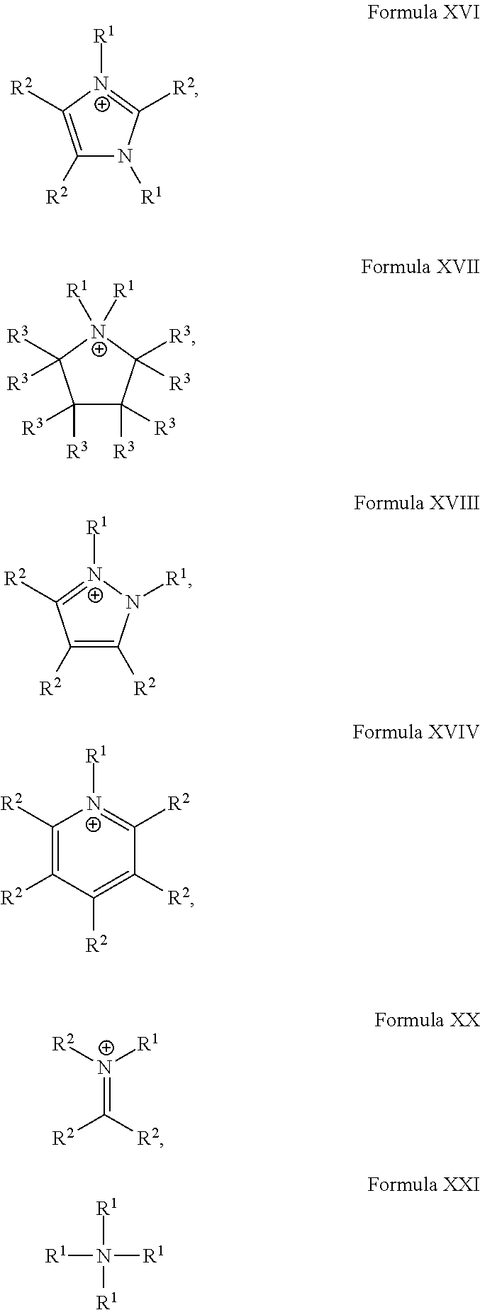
[R2]C1=C([R2])[N+]([R1])=C([R2])N1[R1].[R3]C1([R3])C([R3])([R3])C([R3])([R3])[N+]([R1])([R1])C1([R3])[R3].C1([R2])=C([R2])C([R2])=C([R2])C([R2])=[N+]1[R1].C(=[N+]([R2])[R1])([R2])[R2].[R1]N([R1])([R1])[R1].[R2]C1=C([R2])N([R1])[N+]([R1])=C1[R2]
